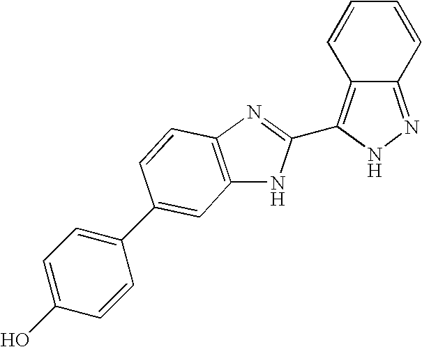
C12=NNC(C3=NC4=C(N3)C=C(C3=CC=C(O)C=C3)C=C4)=C1C=CC=C2
